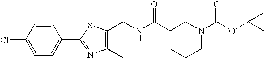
C1=C(Cl)C=CC(C2=NC(C)=C(CNC(C3CCCN(C(OC(C)(C)C)=O)C3)=O)S2)=C1
